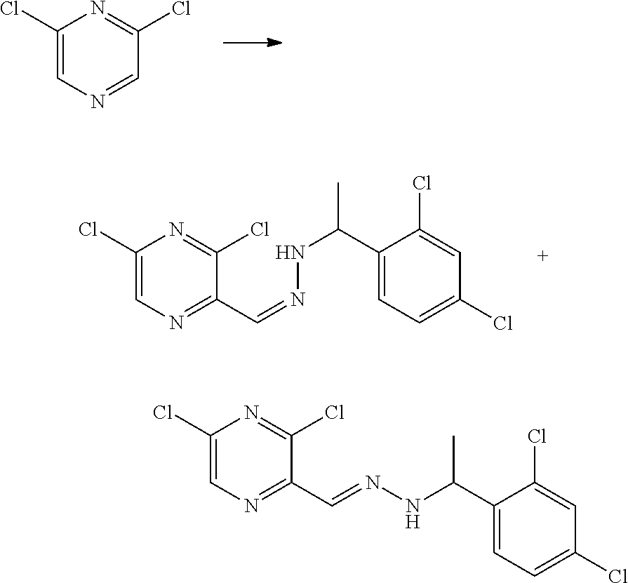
C1(Cl)=CN=CC(Cl)=N1.C1(Cl)=CN=C(C=NNC(C2=CC=C(Cl)C=C2Cl)C)C(Cl)=N1.C1(Cl)=CN=C(C=NNC(C2=CC=C(Cl)C=C2Cl)C)C(Cl)=N1
